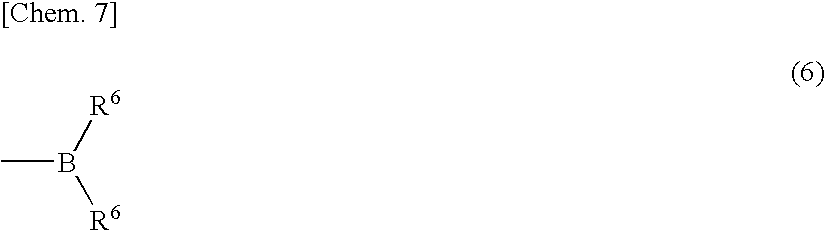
CB([R6])[R6]
